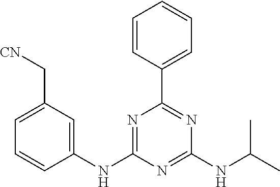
C1=C(C[CN])C=C(NC2=NC(C3=CC=CC=C3)=NC(NC(C)C)=N2)C=C1
